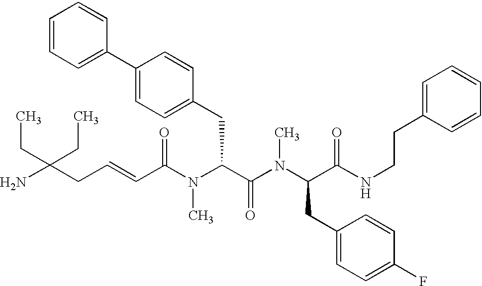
NC(CC=CC(N(C(C(N(C(CC1=CC=C(F)C=C1)C(NCCC1=CC=CC=C1)=O)C)=O)CC1=CC=C(C2=CC=CC=C2)C=C1)C)=O)(CC)CC
